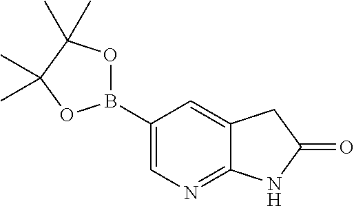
C1(B2OC(C)(C)C(C)(C)O2)=CN=C2C(=C1)CC(=O)N2
